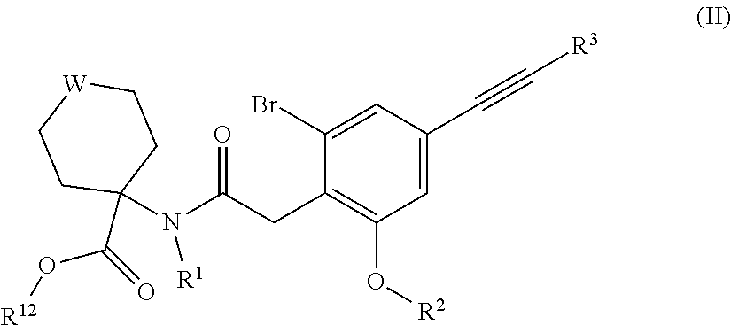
C1=C(Br)C(CC(N(C2(C(O[R12])=O)CC[W]CC2)[R1])=O)=C(O[R2])C=C1C#C[R3]
